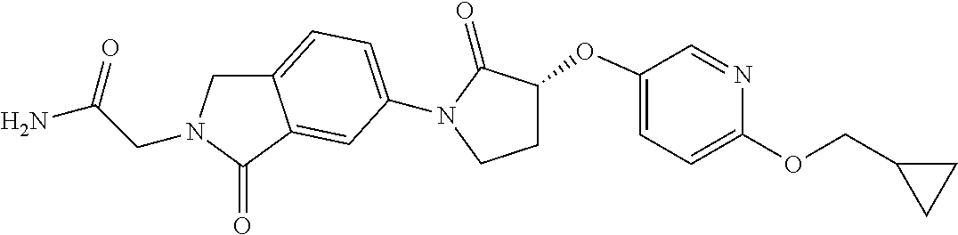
C(CN1CC2=CC=C(N3C(=O)C(OC4=CC=C(OCC5CC5)N=C4)CC3)C=C2C1=O)(=O)N
